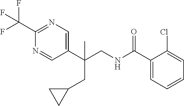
C1(C(CNC(C2=CC=CC=C2Cl)=O)(CC2CC2)C)=CN=C(C(F)(F)F)N=C1
